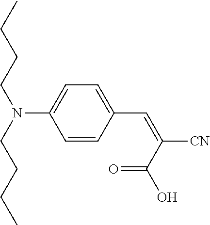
C1(C=C([CN])C(O)=O)=CC=C(N(CCCC)CCCC)C=C1
